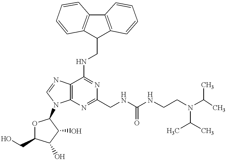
C12=C(N=C(CNC(=O)NCCN(C(C)C)C(C)C)N=C1NCC1C3=C(C4=C1C=CC=C4)C=CC=C3)N(C1OC(CO)C(O)C1O)C=N2
